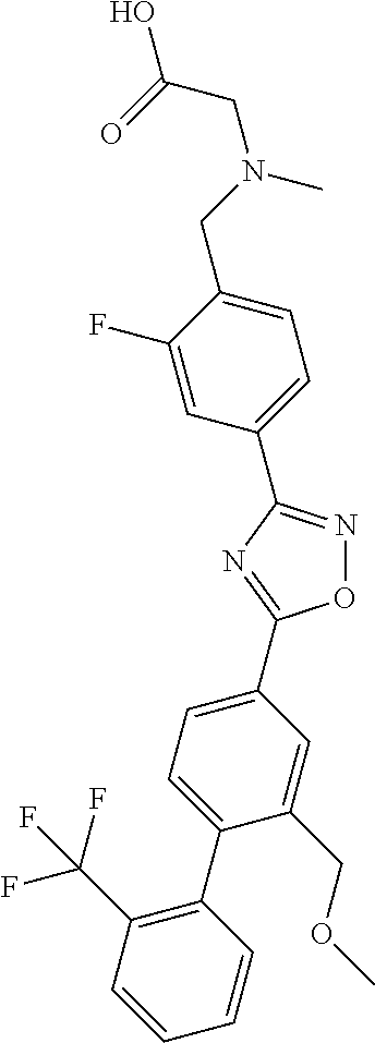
O1N=C(C2=CC=C(CN(CC(=O)O)C)C(F)=C2)N=C1C1=CC=C(C2=C(C(F)(F)F)C=CC=C2)C(COC)=C1
